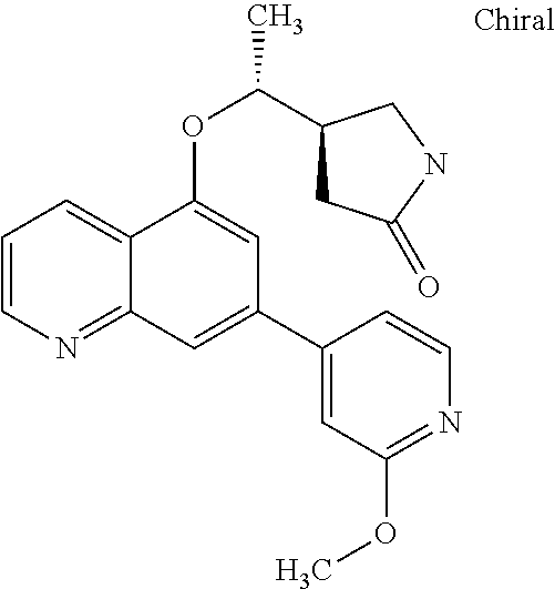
C1=CN=C2C(=C1)C(OC(C1CC(=O)NC1)C)=CC(C1=CC(OC)=NC=C1)=C2
